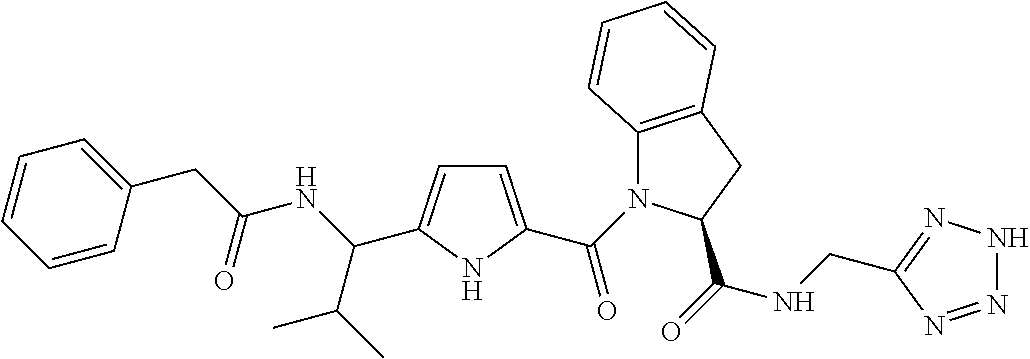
C1=C(C(=O)N2C3=C(CC2C(=O)NCC2=NNN=N2)C=CC=C3)NC(C(NC(CC2=CC=CC=C2)=O)C(C)C)=C1
